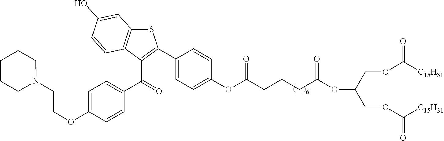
C(CCCC(OC(COC([C15H31])=O)COC([C15H31])=O)=O)(=O)OC1=CC=C(C2=C(C(=O)C3=CC=C(OCCN4CCCCC4)C=C3)C3=C(S2)C=C(O)C=C3)C=C1
